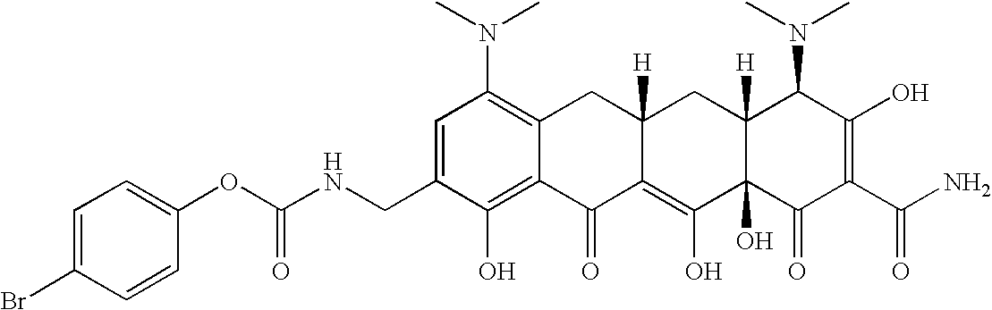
C1=C(CNC(OC2=CC=C(Br)C=C2)=O)C(O)=C2C(=C1N(C)C)CC1([H])C(=C(O)C3(O)C([H])(C1)C(N(C)C)C(O)=C(C(N)=O)C3=O)C2=O
